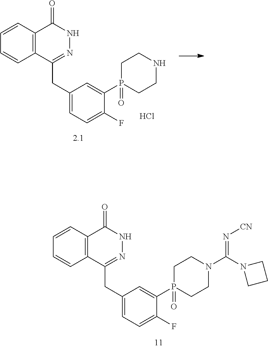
C12=C(C=CC=C1)C(=O)NN=C2CC1=CC=C(F)C(P2(=O)CCNCC2)=C1.Cl.C12=C(C=CC=C1)C(=O)NN=C2CC1=CC=C(F)C(P2(=O)CCN(C(N3CCC3)=N[CN])CC2)=C1
